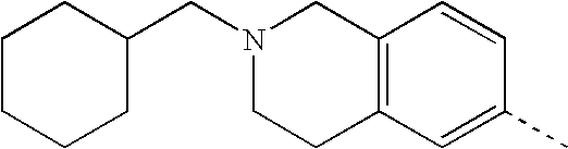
C12=C(C=C(C)C=C1)CCN(CC1CCCCC1)C2
